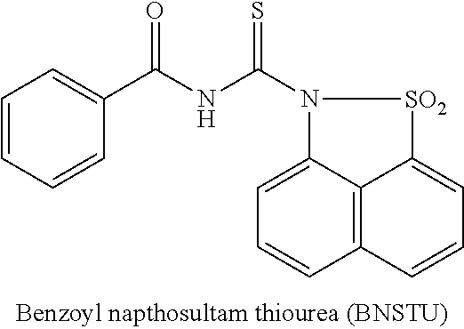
C1=CC=CC(C(NC(N2C3=CC=CC4=C3C(=CC=C4)[SO2]2)=S)=O)=C1
